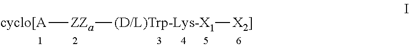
[ZZa]([cyclo[A])[(D/L)Trp-Lys-X1][X2]]
